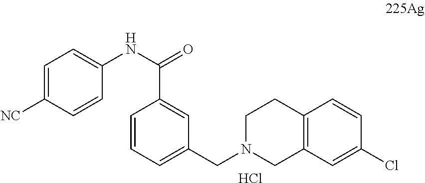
C1=C([NC])C=CC(NC(=O)C2=CC(CN3CC4=C(CC3)C=CC(Cl)=C4)=CC=C2)=C1.Cl
